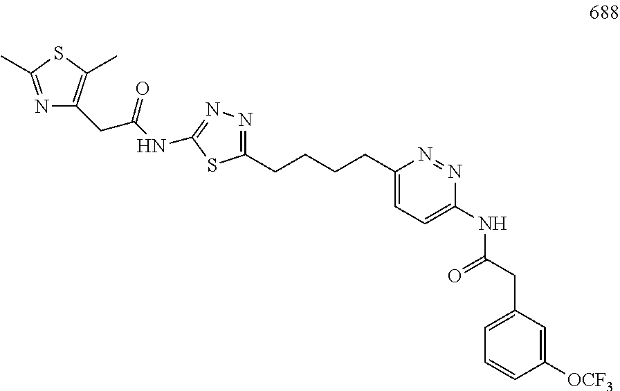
N1=C(C)SC(C)=C1CC(NC1=NN=C(CCCCC2=CC=C(NC(CC3=CC=CC([OCF3])=C3)=O)N=N2)S1)=O
